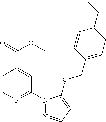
C1=CN=C(N2N=CC=C2OCC2=CC=C(CC)C=C2)C=C1C(=O)OC
